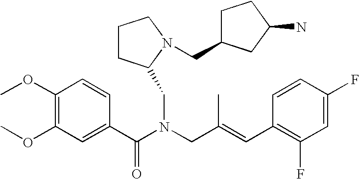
COC1=C(OC)C=C(C(N(CC(=CC2=C(F)C=C(F)C=C2)C)CC2CCCN2CC2CCC(N)C2)=O)C=C1
